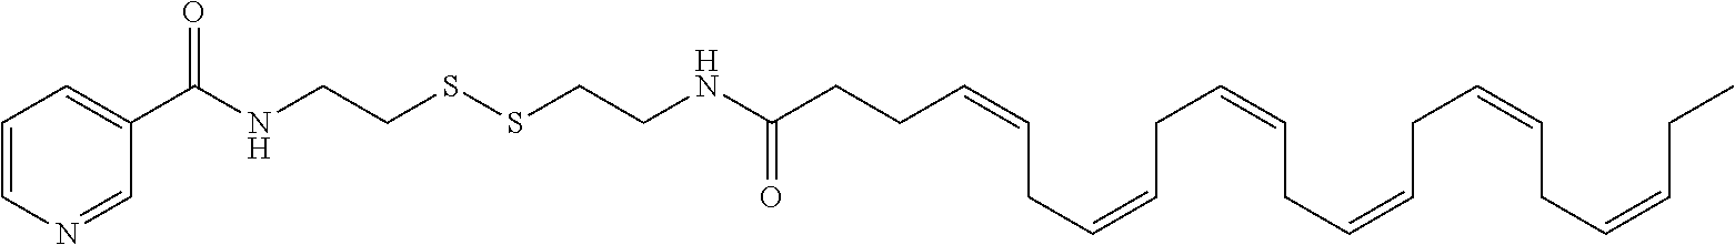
C(C=CCC=CCC=CCC=CCC=CCC=CCC)CC(NCCSSCCNC(C1=CC=CN=C1)=O)=O
